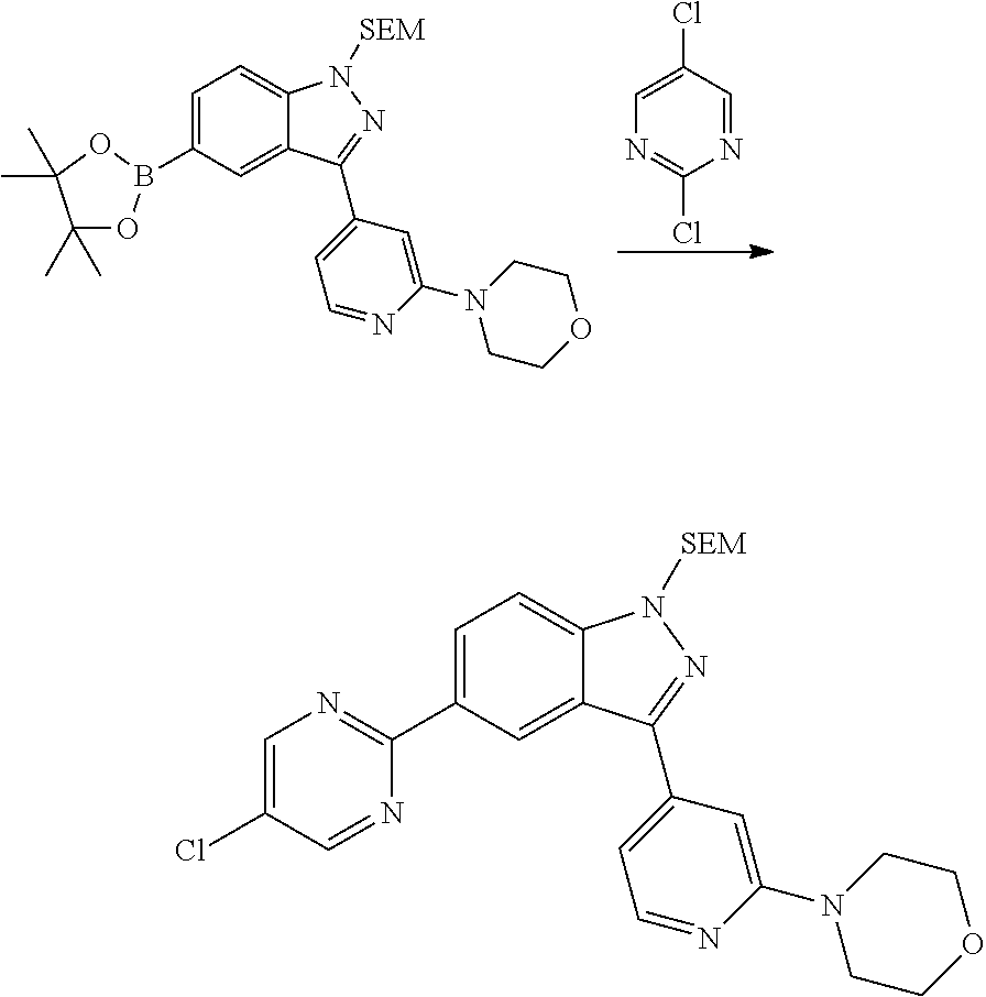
C1=C(C2=NC=C(Cl)C=N2)C=C2C(=C1)N([SEM])N=C2C1=CC=NC(N2CCOCC2)=C1.C1=C(B2OC(C)(C)C(C)(C)O2)C=C2C(=C1)N([SEM])N=C2C1=CC=NC(N2CCOCC2)=C1.C1=C(Cl)C=NC(Cl)=N1
